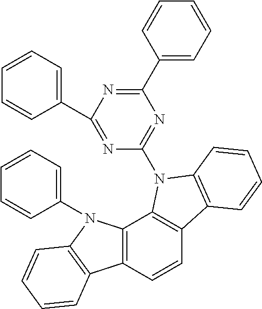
C1=CC(N2C3=C(C=CC4=C3N(C3=NC(C5=CC=CC=C5)=NC(C5=CC=CC=C5)=N3)C3=C4C=CC=C3)C3=C2C=CC=C3)=CC=C1
